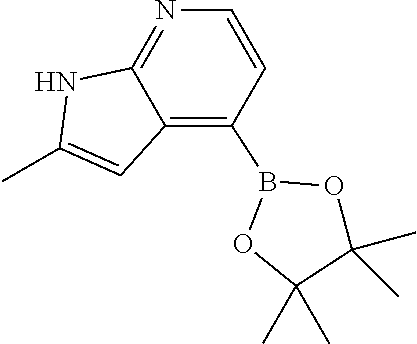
O1C(C)(C)C(C)(C)OB1C1=C2C(=NC=C1)NC(C)=C2
